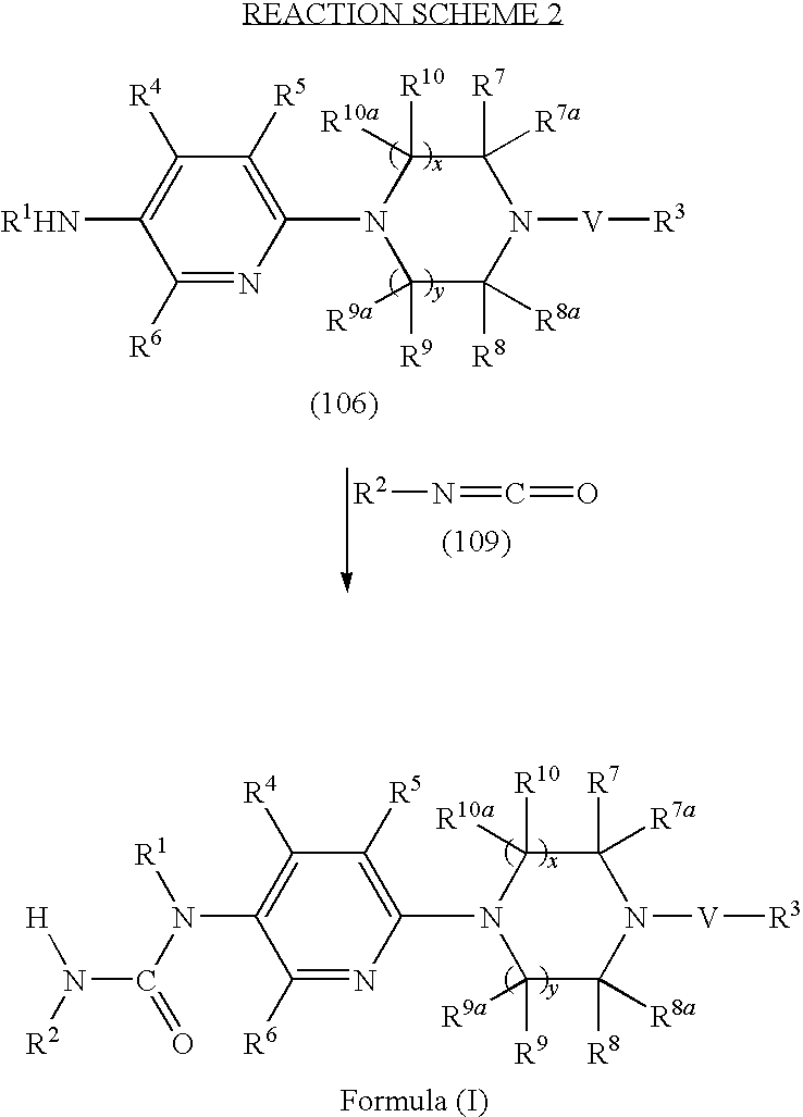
C1([R10])([R10a])C([R7])([R7a])N([V][R3])C([R8])([R8a])C([R9])([R9a])N1C1=C([R5])C([R4])=C(N(C(=O)N([R2])[H])[R1])C([R6])=N1.C1([R10])([R10a])C([R7])([R7a])N([V][R3])C([R8])([R8a])C([R9])([R9a])N1C1=C([R5])C([R4])=C([R1HN])C([R6])=N1.[R2]N=C=O
